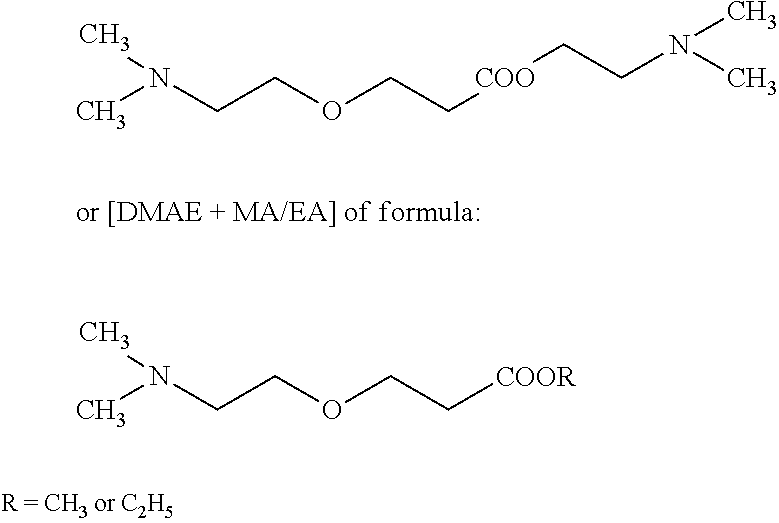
CN(CCOCC[COO]CCN(C)C)C.CN(CCOCC[COOR])C
